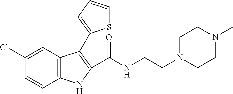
C1(Cl)=CC2=C(C=C1)NC(C(NCCN1CCN(C)CC1)=O)=C2C1=CC=CS1
